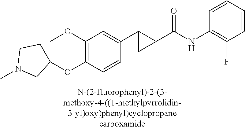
C1(OC)=C(OC2CCN(C)C2)C=CC(C2C(C(NC3=C(F)C=CC=C3)=O)C2)=C1
